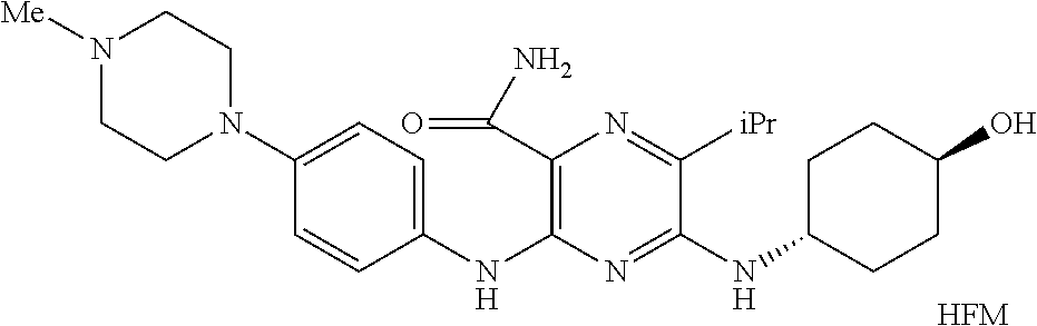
[HFM].N1([Me])CCN(C2=CC=C(NC3=C(C(=O)N)N=C([iPr])C(NC4CCC(O)CC4)=N3)C=C2)CC1
